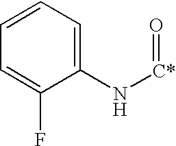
C1=CC=C(N[C*]=O)C(F)=C1
